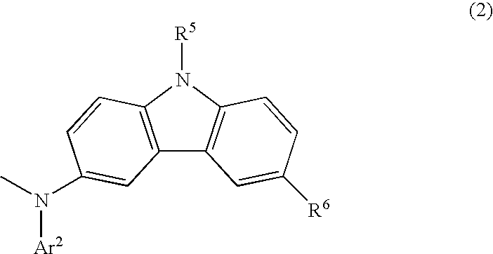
C12=C(N([R5])C3=C1C=C([R6])C=C3)C=CC(N(C)[Ar2])=C2
